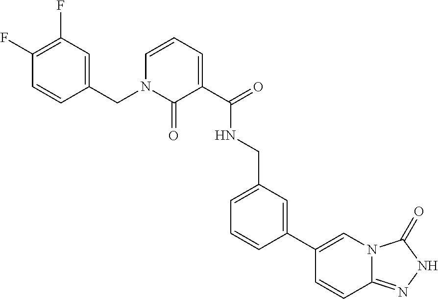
C1(F)=C(F)C=C(CN2C(=O)C(C(=O)NCC3=CC=CC(C4=CN5C(=NNC5=O)C=C4)=C3)=CC=C2)C=C1
